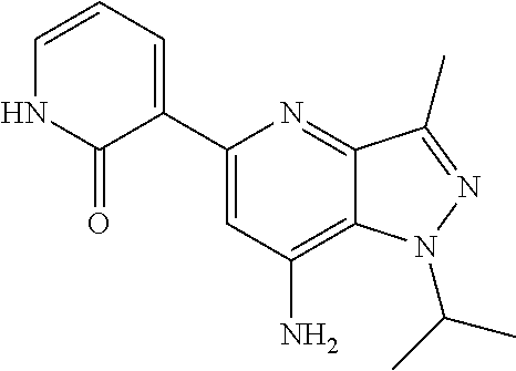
C1=CC=C(C2=CC(N)=C3C(=N2)C(C)=NN3C(C)C)C(=O)N1
